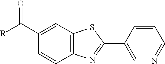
C1=CC(C2=NC3=C(S2)C=C(C([R])=O)C=C3)=CN=C1
